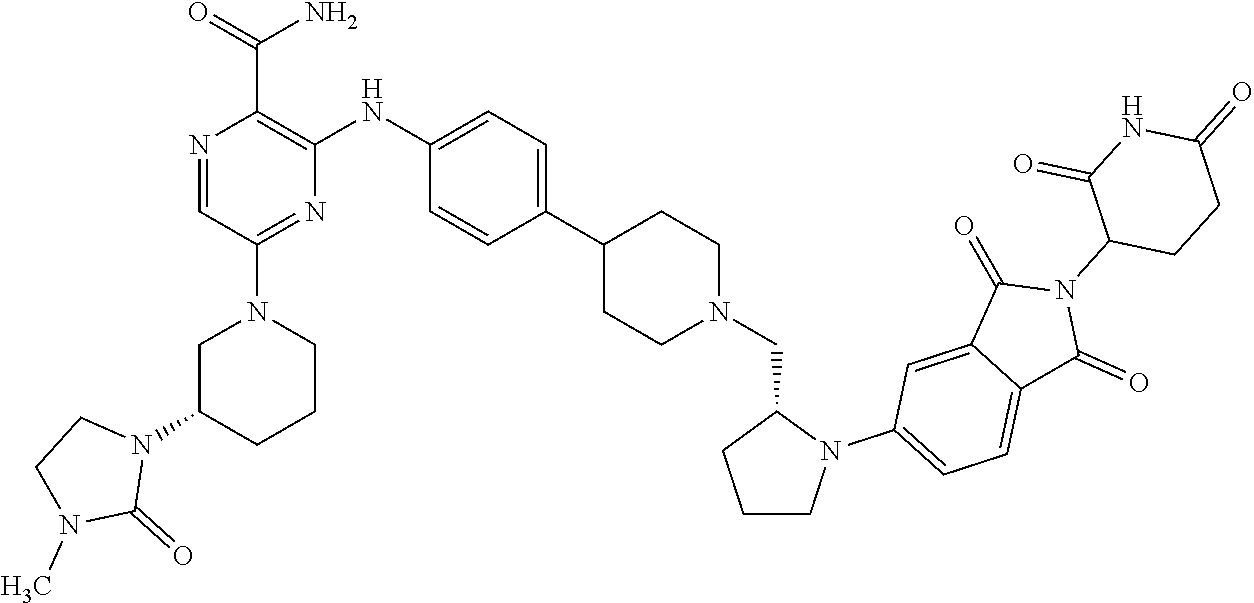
C1(C2=CC=C(NC3=C(C(=O)N)N=CC(N4CCCC(N5CCN(C)C5=O)C4)=N3)C=C2)CCN(CC2CCCN2C2=CC=C3C(=C2)C(=O)N(C2C(=O)NC(=O)CC2)C3=O)CC1
